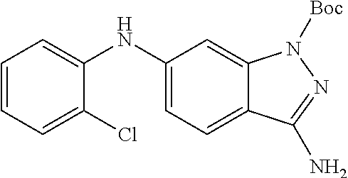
C1=CC=C(Cl)C(NC2=CC=C3C(=C2)N([Boc])N=C3N)=C1
